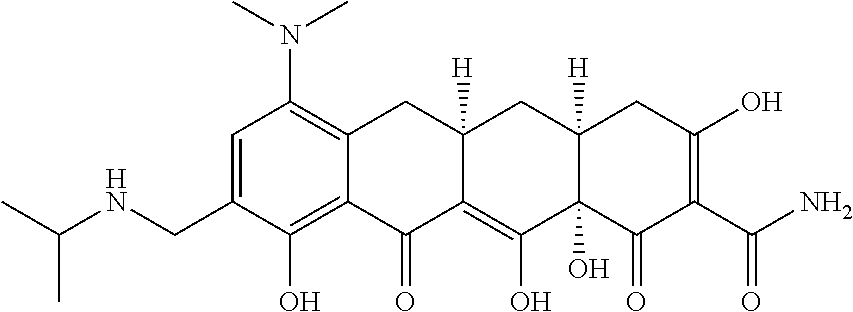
C1=C(CNC(C)C)C(O)=C2C(=C1N(C)C)CC1([H])C(=C(O)C3(O)C([H])(C1)CC(O)=C(C(N)=O)C3=O)C2=O
